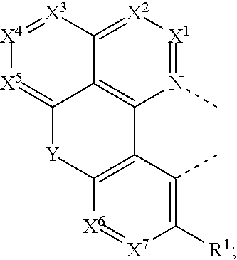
[X4]1=[X3]C2=[X2][X1]=N(C)C3=C2C(=[X5]1)[Y]C1=C3C(C)=C([R1])[X7]=[X6]1
